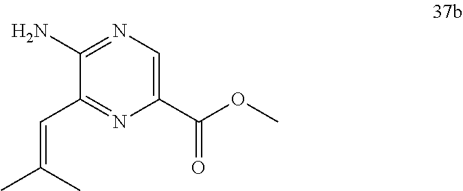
N1=C(N)C(C=C(C)C)=NC(C(OC)=O)=C1
